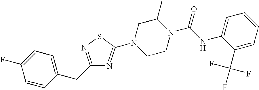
C1=CC(CC2=NSC(N3CCN(C(NC4=CC=CC=C4C(F)(F)F)=O)C(C)C3)=N2)=CC=C1F
